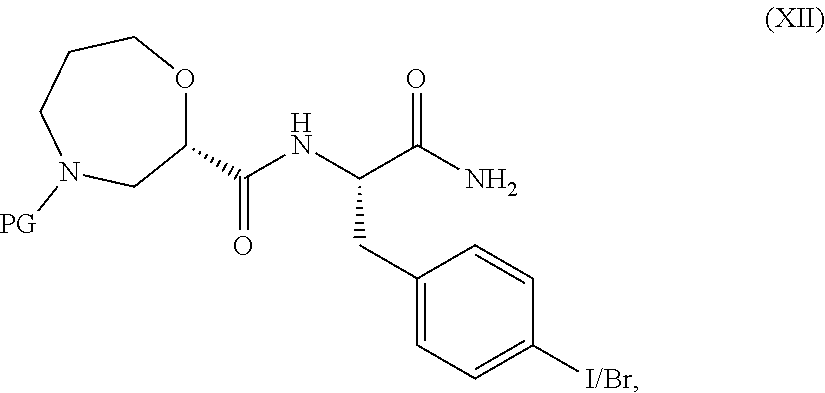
C1(C(NC(C(N)=O)CC2=CC=C([I/Br])C=C2)=O)OCCCN([PG])C1
